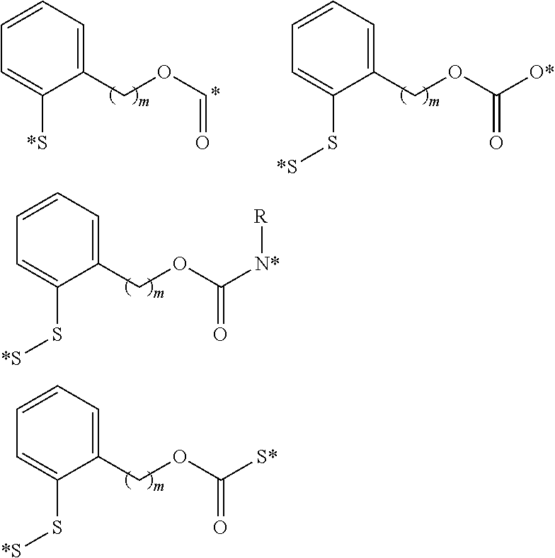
C1(COC=O)=CC=CC=C1[*S].C1(COC(=O)[O*])=CC=CC=C1S[*S].O(C(=O)[N*][R])CC1=CC=CC=C1S[*S].O(C(=O)[S*])CC1=CC=CC=C1S[*S]
